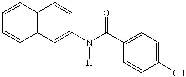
C12=C(C=C(N(C(C3=CC=C(O)C=C3)=O)[H])C=C1)C=CC=C2
